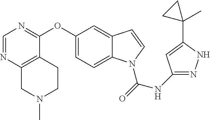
C1(OC2=NC=NC3=C2CCN(C)C3)=CC=C2C(=C1)C=CN2C(=O)NC1=NNC(C2(C)CC2)=C1
